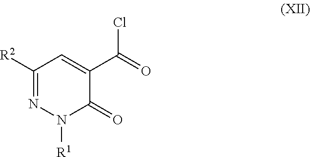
C1([R2])=NN([R1])C(=O)C(C(=O)Cl)=C1
